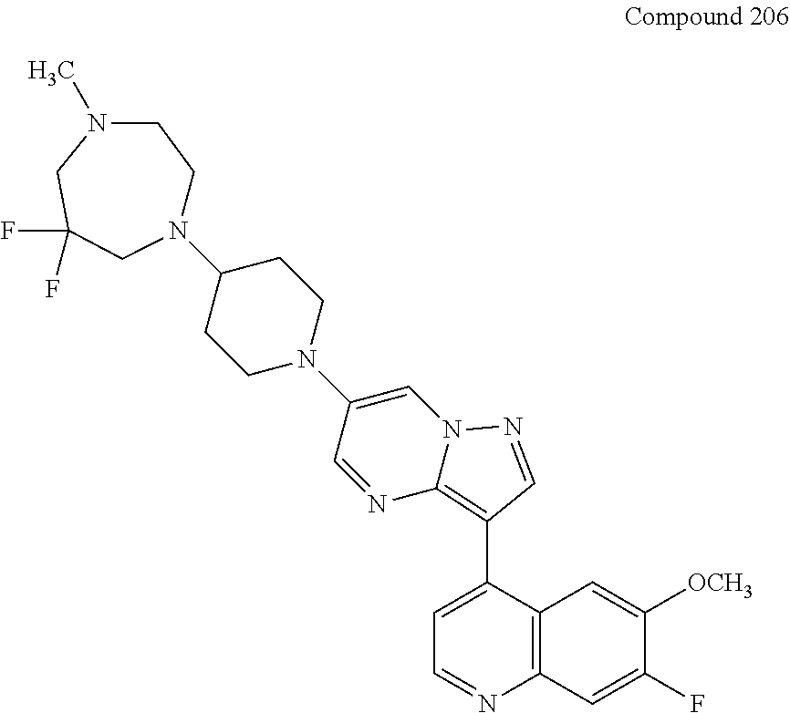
C1CN(C2=CN3C(=C(C4=CC=NC5=C4C=C([OCH3])C(F)=C5)C=N3)N=C2)CCC1N1CCN(C)CC(F)(F)C1
